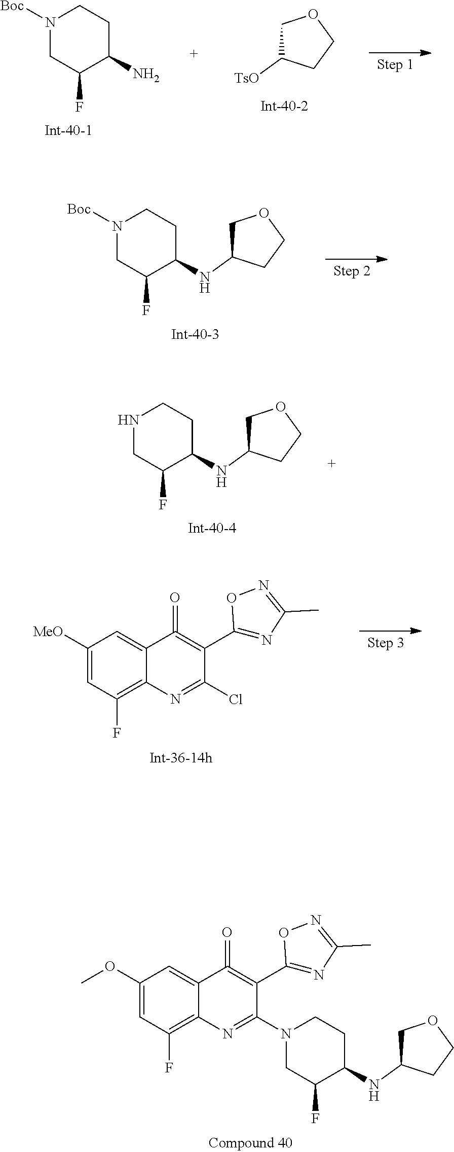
N1([Boc])CC(F)C(N)CC1.C1C([TsO])CCO1.N1([Boc])CC(F)C(NC2COCC2)CC1.N1CC(F)C(NC2COCC2)CC1.C1([MeO])=CC(F)=C2C(=C1)C(=O)=C(C1=NC(C)=NO1)C(Cl)=N2.C1(OC)=CC(F)=C2C(=C1)C(=O)=C(C1=NC(C)=NO1)C(N1CC(F)C(NC3COCC3)CC1)=N2
